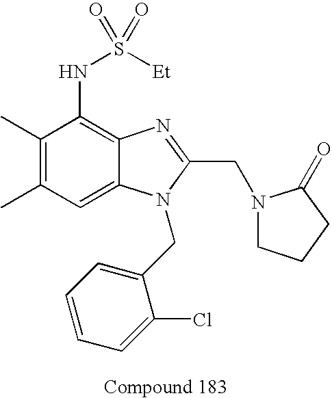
C1(C)=C(C)C=C2C(=C1NS([Et])(=O)=O)N=C(CN1CCCC1=O)N2CC1=CC=CC=C1Cl
